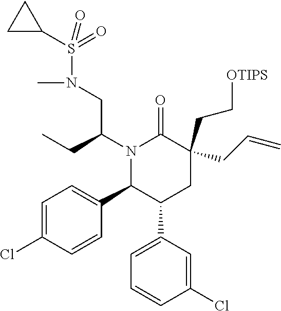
S(N(CC(N1C(C2=CC=C(Cl)C=C2)C(C2=CC=CC(Cl)=C2)CC(CC[OTIPS])(CC=C)C1=O)CC)C)(C1CC1)(=O)=O
